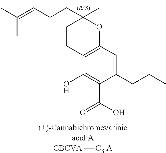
C12=C(C=C(CCC)C(C(=O)O)=C1O)OC(CCC=C(C)C)(C)C=C2.[CBCVA][C3 A]
